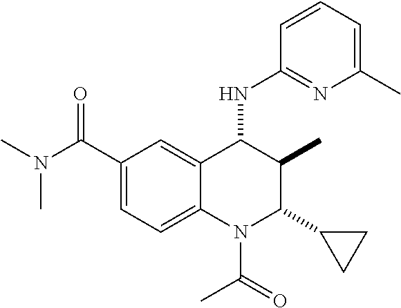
C12=CC(C(N(C)C)=O)=CC=C1N(C(C)=O)C(C1CC1)C(C)C2NC1=NC(C)=CC=C1
